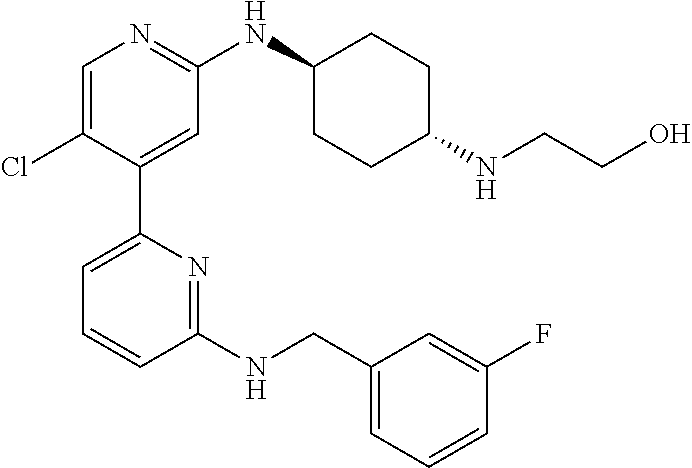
C1(NCC2=CC=CC(F)=C2)=NC(C2=CC(NC3CCC(NCCO)CC3)=NC=C2Cl)=CC=C1
